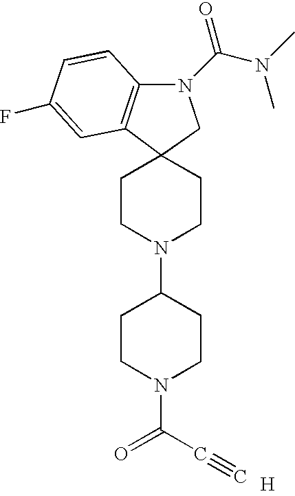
C1CN(C(C#C)=O)CCC1N1CCC2(CC1)C1=C(N(C(N(C)C)=O)C2)C=CC(F)=C1.[H]
